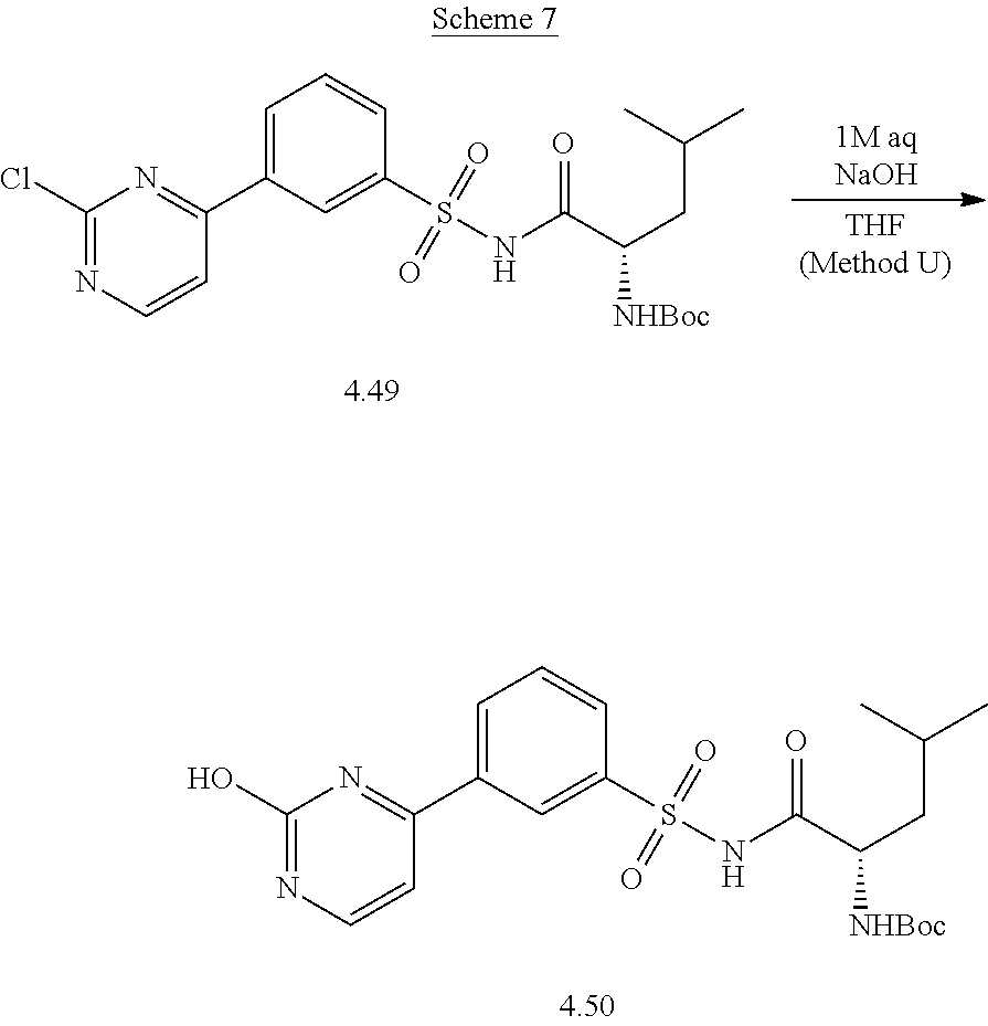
C1(Cl)=NC=CC(C2=CC=CC(S(NC(C(CC(C)C)[NHBoc])=O)(=O)=O)=C2)=N1.C1(O)=NC=CC(C2=CC=CC(S(NC(C(CC(C)C)[NHBoc])=O)(=O)=O)=C2)=N1
